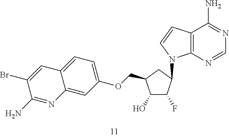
C1(O)C(F)C(N2C3=C(C(N)=NC=N3)C=C2)CC1COC1=CC=C2C(=C1)N=C(N)C(Br)=C2
